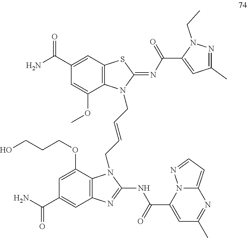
C1(C(N)=O)=CC2=C(C(OC)=C1)N(CC=CCN1C3=C(C=C(C(N)=O)C=C3OCCCO)N=C1NC(C1=CC(C)=NC3=CC=NN13)=O)C(=NC(C1=CC(C)=NN1CC)=O)S2
